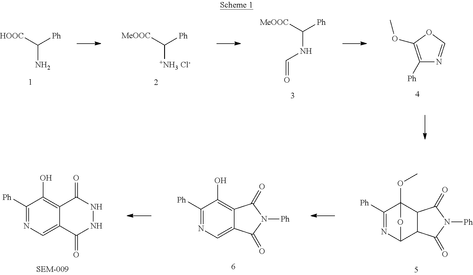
C1([Ph])=NC=C2C(=C1O)C(=O)NNC2=O.C1([Ph])=NC=C2C(=C1O)C(=O)N([Ph])C2=O.C1([Ph])=NC2C3C(C1(OC)O2)C(=O)N([Ph])C3=O.[HOOC]C(N)[Ph].[MeOOC]C(NC=O)[Ph].C1([Ph])=C(OC)OC=N1.[MeOOC]C([+NH3 Cl-])[Ph]
